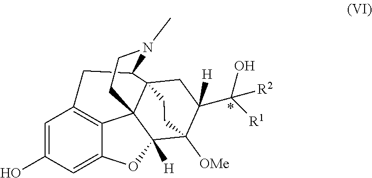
C1=C(O)C=C2C3=C1CC1C45C3(C([H])(O2)C([OMe])(CC4)C([H])(C([R1])(O)[R2])C5)CCN1C
